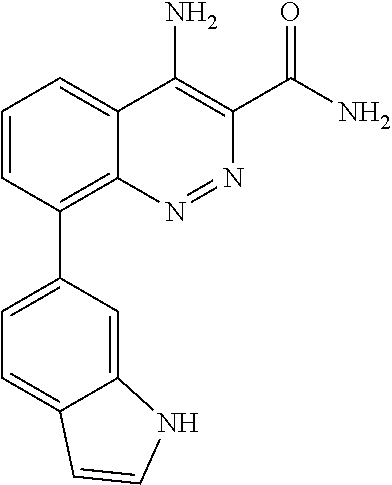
C1=CC(C2=CC=C3C(=C2)NC=C3)=C2C(=C1)C(N)=C(C(N)=O)N=N2
